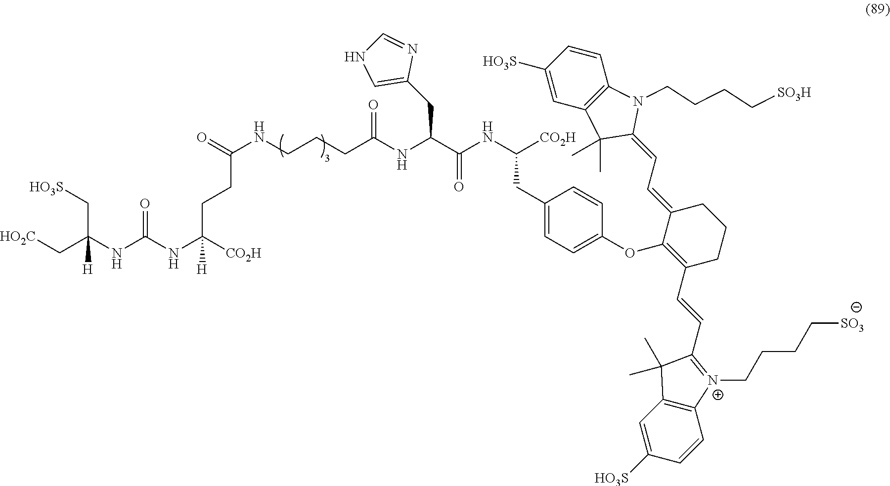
O=C(NCCCC(NC(C(NC([CO2H])CC1=CC=C(OC2=C(C=CC3=[N+](CCCC[SO3])C4=C(C3(C)C)C=C([HO3S])C=C4)CCCC2=CC=C2N(CCCC[SO3H])C3=C(C2(C)C)C=C([HO3S])C=C3)C=C1)=O)CC1=CNC=N1)=O)CCC(NC(NC(C[HO2C])(C[HO3S])[H])=O)([CO2H])[H]
